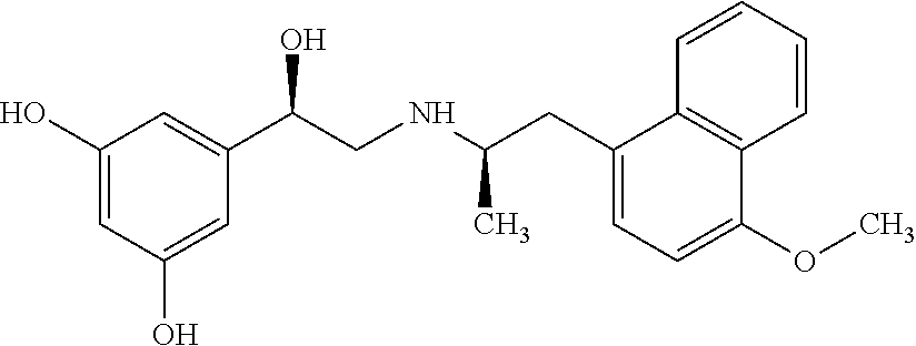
C1(O)=CC(O)=CC(C(CNC(CC2=CC=C(OC)C3=C2C=CC=C3)C)O)=C1
